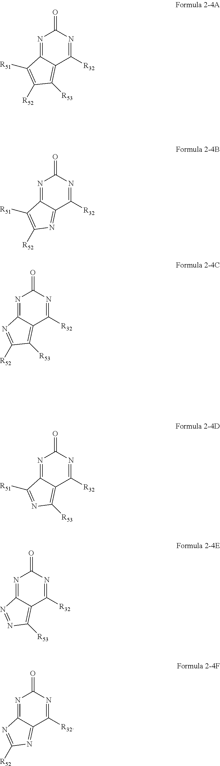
N1=C2C(=C([R53])C([R52])=C2[R51])C([R32])=NC1=O.N1=C2C(=NC([R52])=C2[R51])C([R32])=NC1=O.N1=C2C(=C([R53])C([R52])=N2)C([R32])=NC1=O.N1=C2C(=C([R53])N=C2[R51])C([R32])=NC1=O.N1=C2C(=C([R53])N=N2)C([R32])=NC1=O.N1=C2C(=NC([R52])=N2)C([R32])=NC1=O
